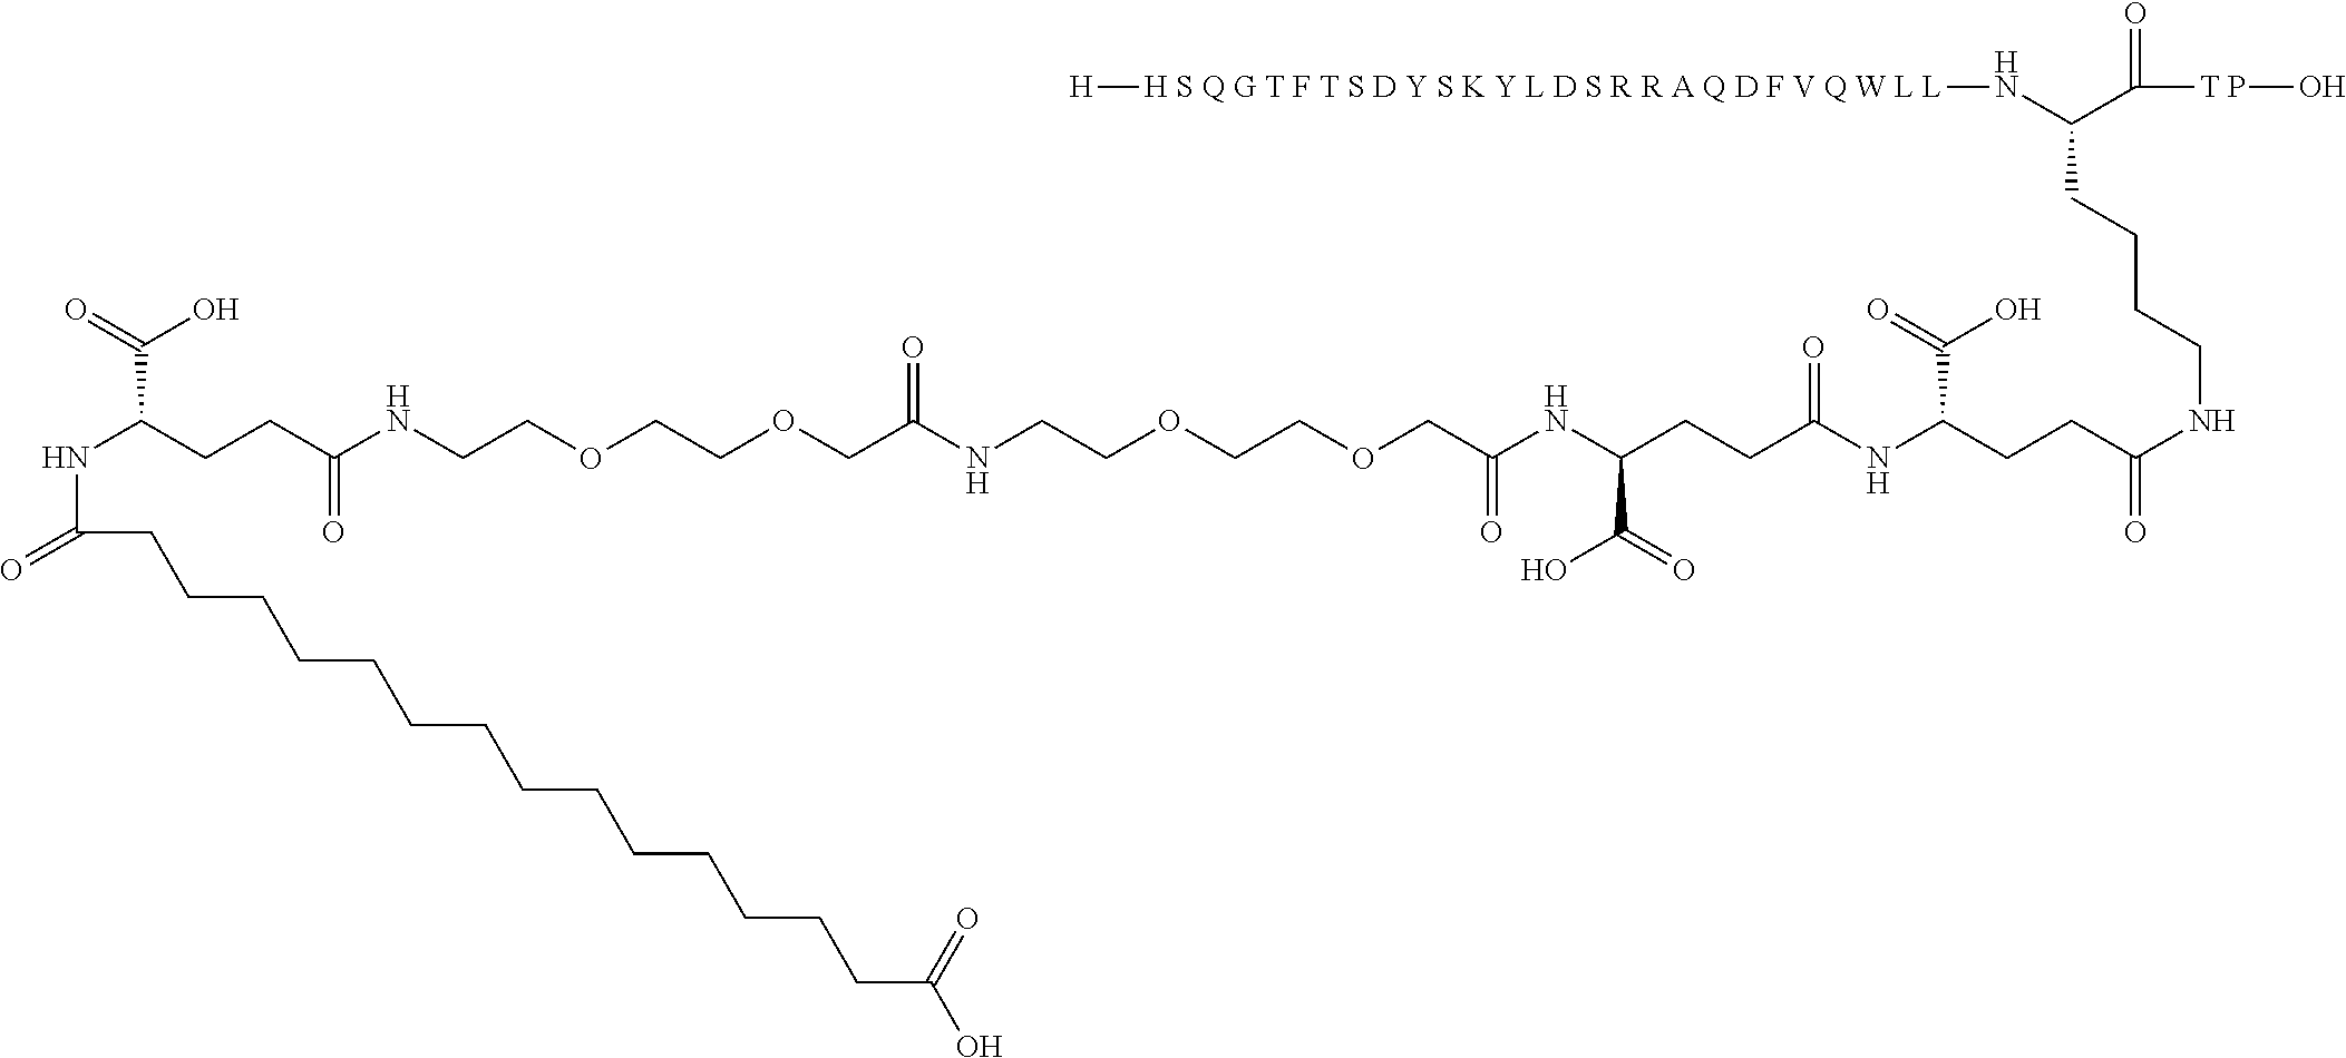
N(C(=O)CCCCCCCCCCCCCCC(O)=O)C(CCC(NCCOCCOCC(NCCOCCOCC(NC(CCC(NC(CCC(=O)NCCCCC(C([T P]O)=O)N[H S Q G T F T S D Y S K Y L D S R R A Q D F V Q W L L][H])C(=O)O)=O)C(=O)O)=O)=O)=O)C(=O)O
